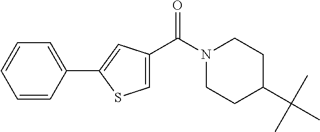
N1(C(=O)C2=CSC(C3=CC=CC=C3)=C2)CCC(C(C)(C)C)CC1
